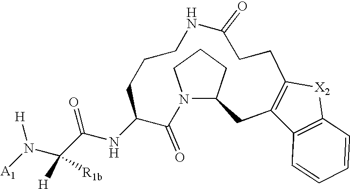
C1(=O)N2C(CCC2)CC2=C([X2]C3=C2C=CC=C3)CCC(=O)NCCCC1NC(C(N([A1])[H])([H])[R1b])=O
